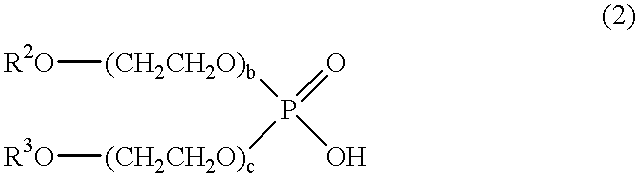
[R2O][(CH2CH2O)b]P(=O)(O)[(CH2CH2O)c][R3O]
